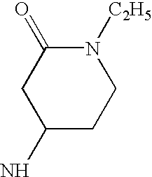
C1(N)CCN([C2H5])C(=O)C1
